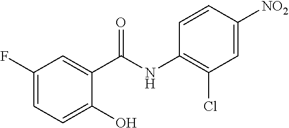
C1(F)=CC=C(O)C(C(NC2=C(Cl)C=C([NO2])C=C2)=O)=C1
